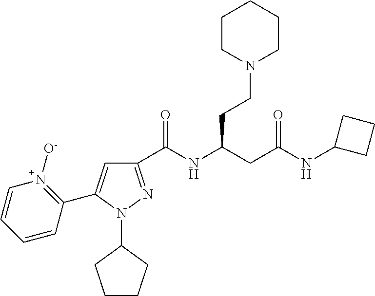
C1(C(NC(CC(NC2CCC2)=O)CCN2CCCCC2)=O)=NN(C2CCCC2)C(C2=N([O-])C=CC=C2)=C1
